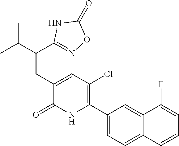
C1(C2=C(Cl)C=C(CC(C(C)C)C3=NOC(=O)N3)C(=O)N2)=CC=C2C(=C1)C(F)=CC=C2
